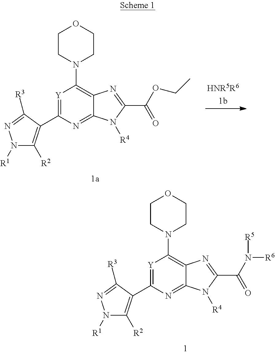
[Y]1=C(C2=C([R2])N([R1])N=C2[R3])N=C2C(=C1N1CCOCC1)N=C(C(N([R6])[R5])=O)N2[R4].[Y]1=C(C2=C([R2])N([R1])N=C2[R3])N=C2C(=C1N1CCOCC1)N=C(C(OCC)=O)N2[R4]
